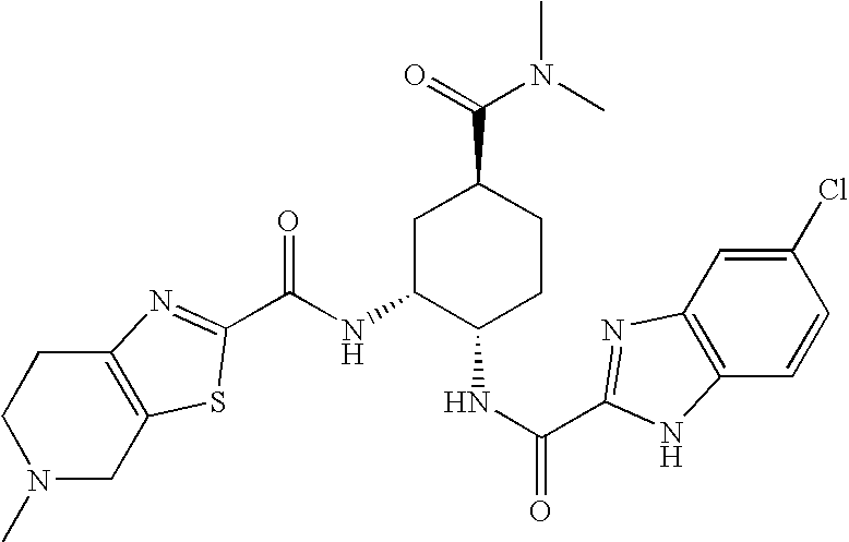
C12=C(CN(C)CC1)SC(C(=O)NC1C(NC(C3=NC4=C(C=CC(Cl)=C4)N3)=O)CCC(C(=O)N(C)C)C1)=N2
